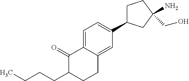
C1(=O)C(CCCC)CCC2=CC(C3CCC(N)(CO)C3)=CC=C12
